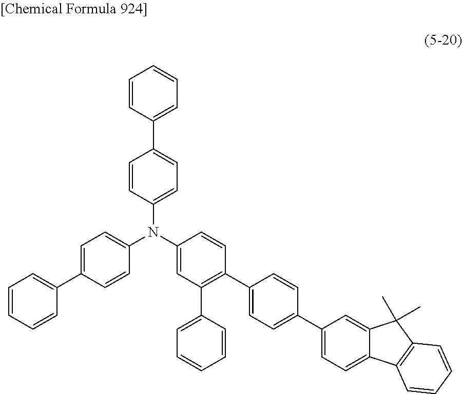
C1=CC=CC(C2=CC=C(N(C3=CC(C4=CC=CC=C4)=C(C4=CC=C(C5=CC=C6C(=C5)C(C)(C)C5=C6C=CC=C5)C=C4)C=C3)C3=CC=C(C4=CC=CC=C4)C=C3)C=C2)=C1
